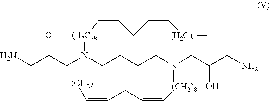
NCC(CN(CCCCN(CC(C[NH2])O)[(CH2)8]C=CCC=C[(CH2)4]C)[(H2C)8]C=CCC=C[(H2C)4]C)O
